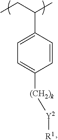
C1=C(C(CC)C)C=CC([(CH2)k][Y2][R1])=C1
